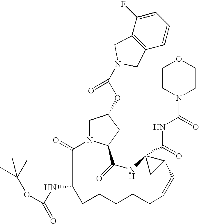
C1=C(F)C2=C(C=C1)CN(C(OC1CN3C(=O)C(NC(=O)OC(C)(C)C)CCCCCC=CC4C(C(=O)NC(N5CCOCC5)=O)(NC(=O)C3C1)C4)=O)C2
